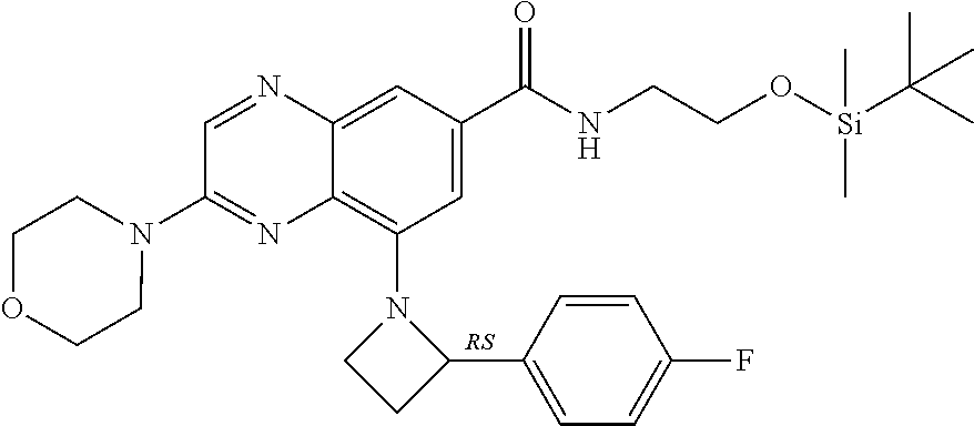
C1=C(C(NCCO[Si](C(C)(C)C)(C)C)=O)C=C2C(=C1N1CCC1C1=CC=C(F)C=C1)N=C(N1CCOCC1)C=N2
